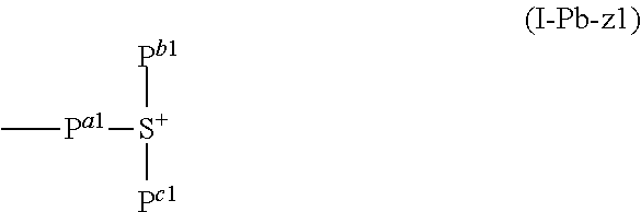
C[Pa1][S+]([Pb1])[Pc1]
